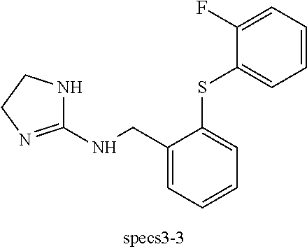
C1(NCC2=CC=CC=C2SC2=CC=CC=C2F)=NCCN1
